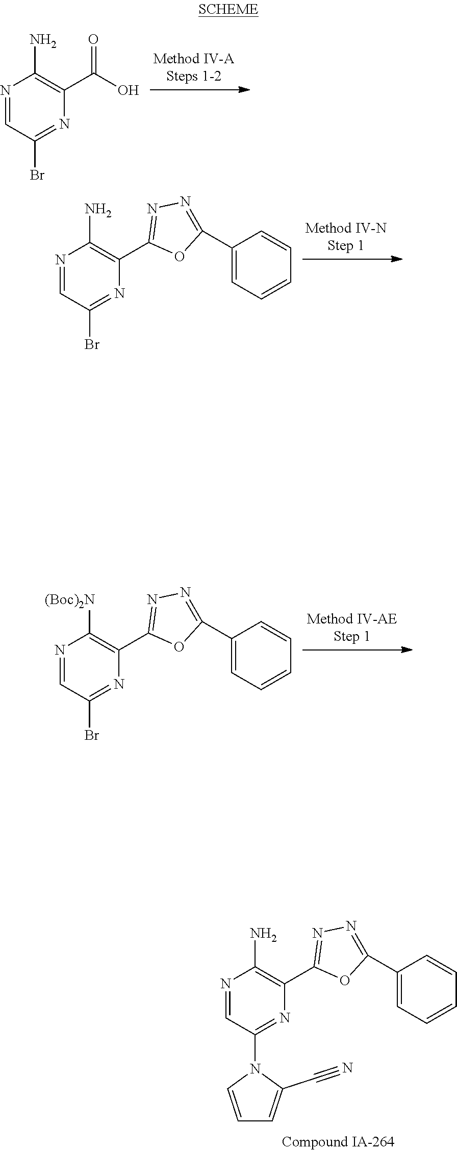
N1=CC(Br)=NC(C(O)=O)=C1N.N1=CC(Br)=NC(C2=NN=C(C3=CC=CC=C3)O2)=C1N.N1=CC(Br)=NC(C2=NN=C(C3=CC=CC=C3)O2)=C1[(Boc)2N].N1=CC(N2C=CC=C2C#N)=NC(C2=NN=C(C3=CC=CC=C3)O2)=C1N
